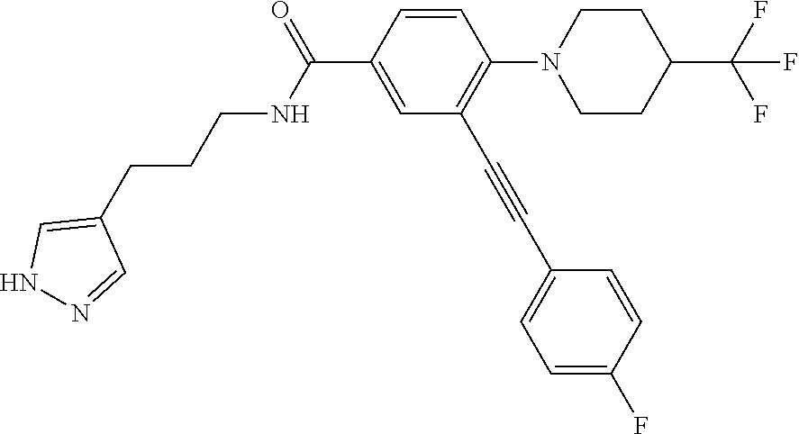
C1=CC(C(=O)NCCCC2=CNN=C2)=CC(C#CC2=CC=C(F)C=C2)=C1N1CCC(C(F)(F)F)CC1
